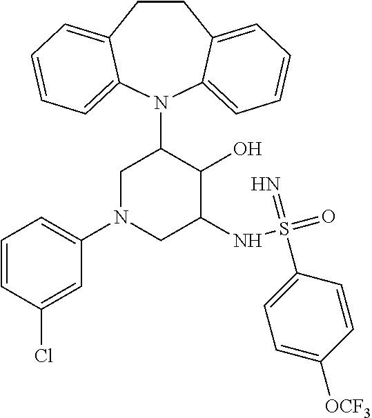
C12=CC=CC=C1N(C1CN(C3=CC=CC(Cl)=C3)CC(NS(=O)(=N)C3=CC=C([OCF3])C=C3)C1O)C1=CC=CC=C1CC2
